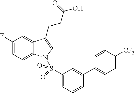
C1(F)=CC=C2C(=C1)C(CCC(O)=O)=CN2S(C1=CC=CC(C2=CC=C([CF3])C=C2)=C1)(=O)=O
